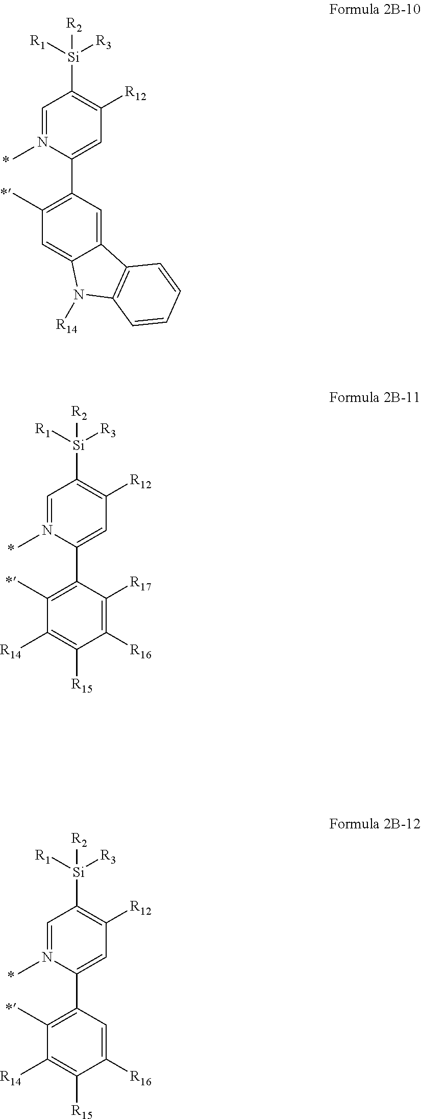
C1=N(C)C(C2=C(C)C=C3C(=C2)C2=C(N3[R14])C=CC=C2)=CC([R12])=C1[Si]([R1])([R3])[R2].C1=N(C)C(C2=C(C)C([R14])=C([R15])C([R16])=C2[R17])=CC([R12])=C1[Si]([R1])([R3])[R2].C1=N(C)C(C2=C(C)C([R14])=C([R15])C([R16])=C2)=CC([R12])=C1[Si]([R1])([R3])[R2]
